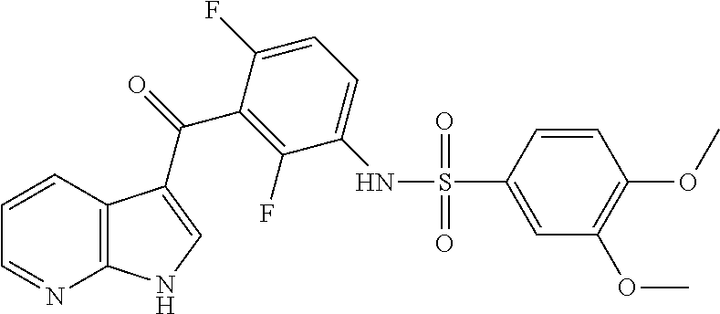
C1=CC2=C(N=C1)NC=C2C(C1=C(F)C(NS(=O)(=O)C2=CC(OC)=C(OC)C=C2)=CC=C1F)=O
